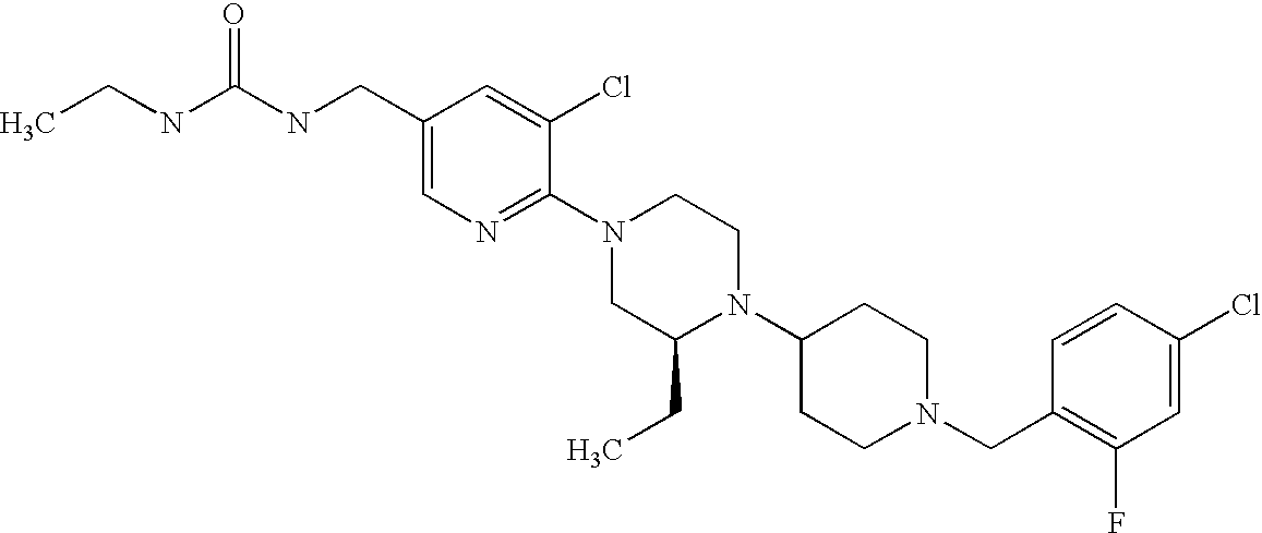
C1(Cl)=CC(F)=C(CN2CCC(N3C(CC)CN(C4=NC=C(CNC(NCC)=O)C=C4Cl)CC3)CC2)C=C1
